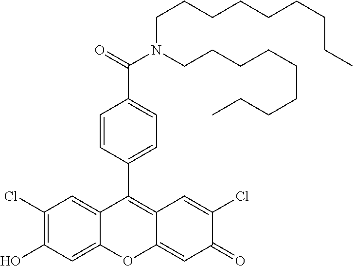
C12=CC(O)=C(Cl)C=C1C(C1=CC=C(C(=O)N(CCCCCCCCC)CCCCCCCCC)C=C1)=C1C(=CC(=O)C(Cl)=C1)O2
